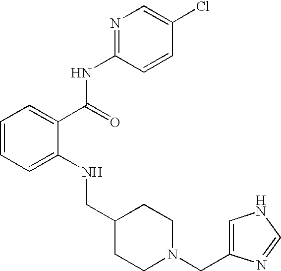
C1=CC=C(NCC2CCN(CC3=CNC=N3)CC2)C(C(NC2=NC=C(Cl)C=C2)=O)=C1
